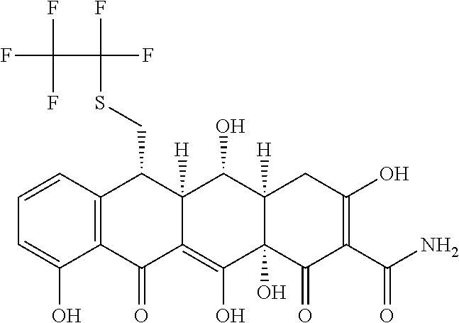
C1=CC2=C(C(O)=C1)C(=O)C1=C(O)C3(O)C([H])(C(O)C1([H])C2CSC(C(F)(F)F)(F)F)CC(O)=C(C(N)=O)C3=O
